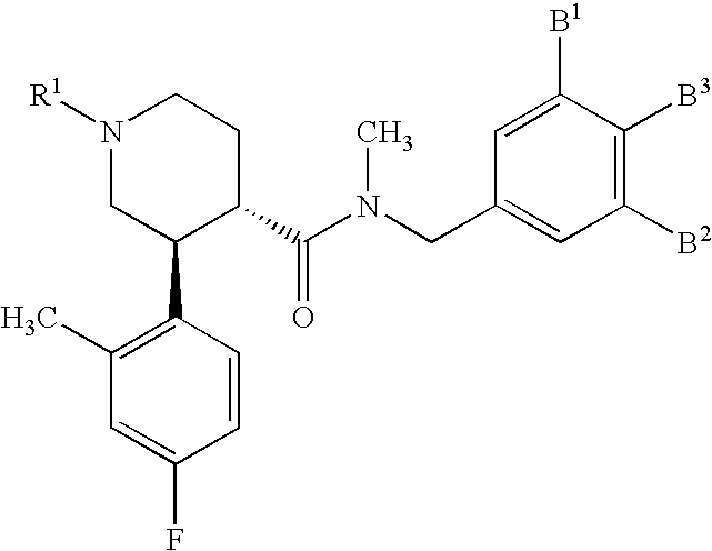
N1([R1])CC(C2=C(C)C=C(F)C=C2)C(C(N(CC2=CC([B2])=C([B3])C([B1])=C2)C)=O)CC1
